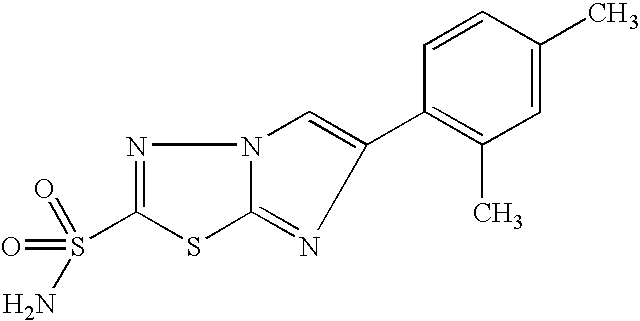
N1=C(S(=O)(=O)N)SC2=NC(C3=C(C)C=C(C)C=C3)=CN12
